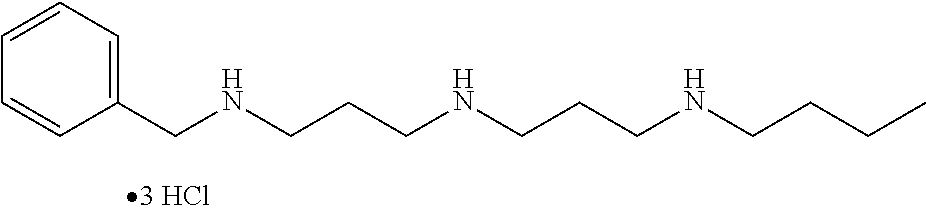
C1(CNCCCNCCCNCCCC)=CC=CC=C1
